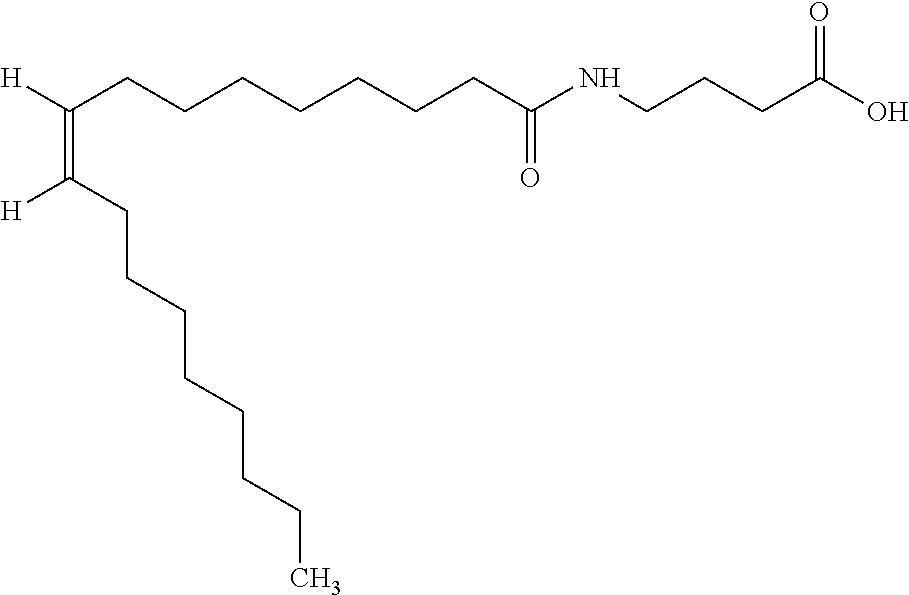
[H]C(CCCCCCCC(NCCCC(=O)O)=O)=C(CCCCCCCC)[H]
